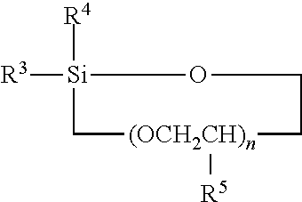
[R3][Si]1([R4])OCC[(OCH2CH)n]([R5])C1
